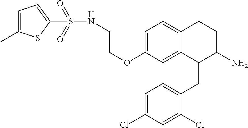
C1=C(OCCNS(=O)(=O)C2=CC=C(C)S2)C=C2C(=C1)CCC(N)C2CC1=CC=C(Cl)C=C1Cl
